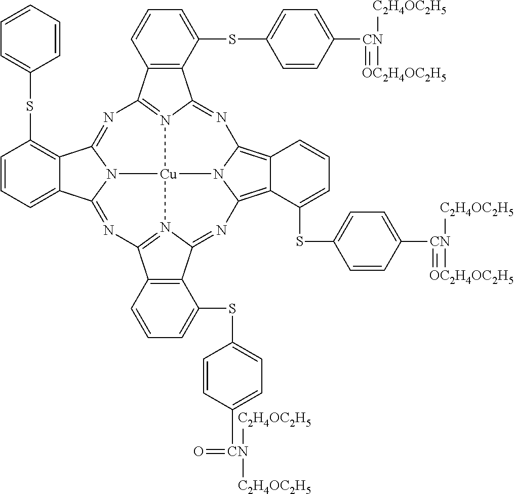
C1=CC=C2C(=C1SC1=CC=CC=C1)C1=NC3=N4C(=NC5=C6C(=C7N5[Cu]45N1C2=NC1=N5C(=N7)C2=C1C=CC=C2SC1=CC=C([CN](=O)([C2H4OC2H5])[C2H4OC2H5])C=C1)C(SC1=CC=C([CN](=O)([C2H4OC2H5])[C2H4OC2H5])C=C1)=CC=C6)C1=C3C=CC=C1SC1=CC=C([CN](=O)([C2H4OC2H5])[C2H4OC2H5])C=C1
